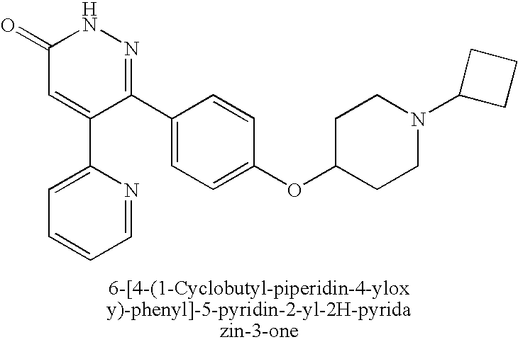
C1=C(C2=CC=CC=N2)C(C2=CC=C(OC3CCN(C4CCC4)CC3)C=C2)=NNC1=O
